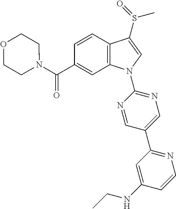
C(C1=CC2=C(C=C1)C(S(C)=O)=CN2C1=NC=C(C2=NC=CC(NCC)=C2)C=N1)(=O)N1CCOCC1
